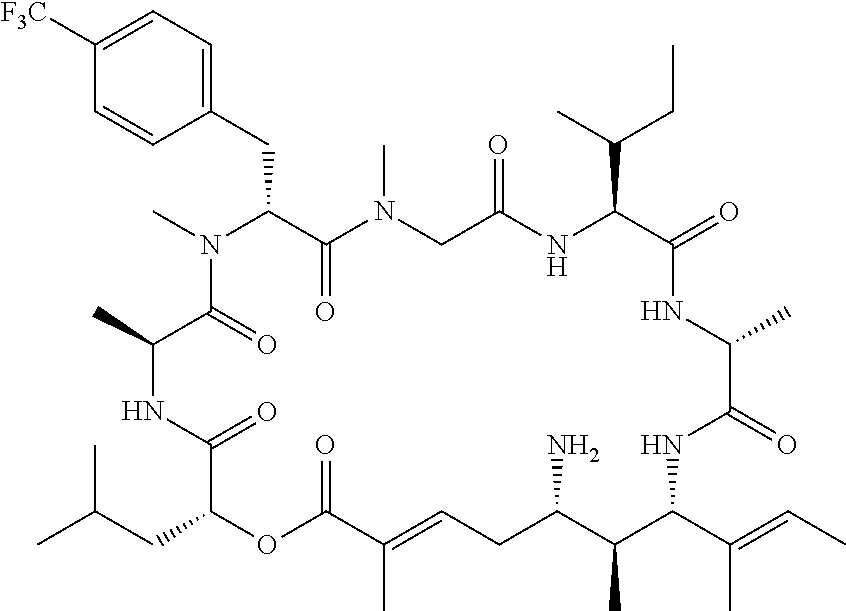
C1([F3C])=CC=C(CC2C(=O)N(C)CC(=O)NC(C(C)CC)C(=O)NC(C)C(=O)NC(C(C)=CC)C(C)C(N)CC=C(C)C(=O)OC(CC(C)C)C(=O)NC(C)C(=O)N2C)C=C1
